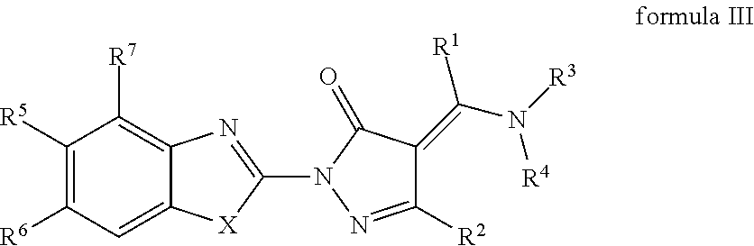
C1([R5])=C([R6])C=C2C(=C1[R7])N=C(N1N=C([R2])C(=C(N([R3])[R4])[R1])C1=O)[X]2
